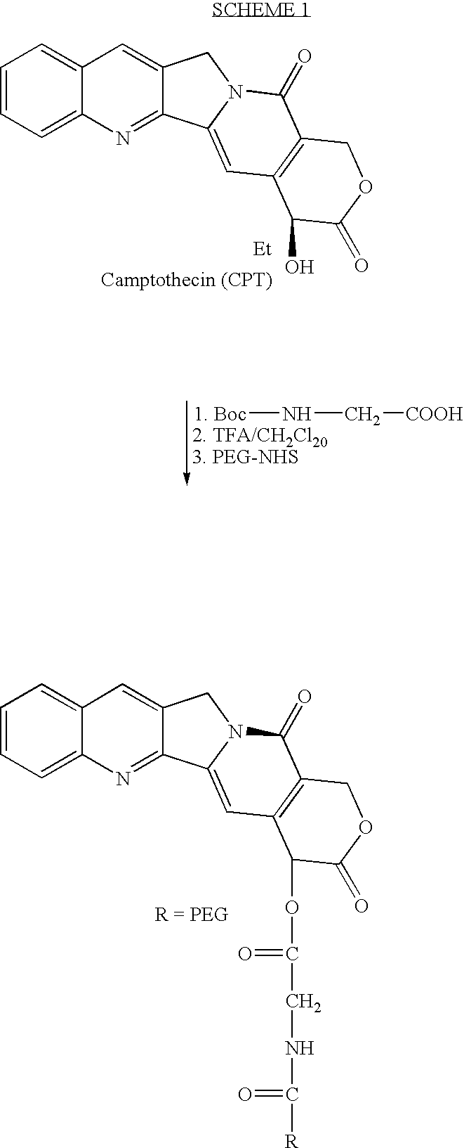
C1=CC=C2C(=C1)C=C1C(=N2)C2=CC3=C(C(=O)N2C1)COC(=O)C3O.[1. Boc]NC[COOH].C1=CC=C2C(=C1)C=C1C(=N2)C2=CC3=C(C(=O)N2C1)COC(=O)C3OC(=O)CNC([R])=O
